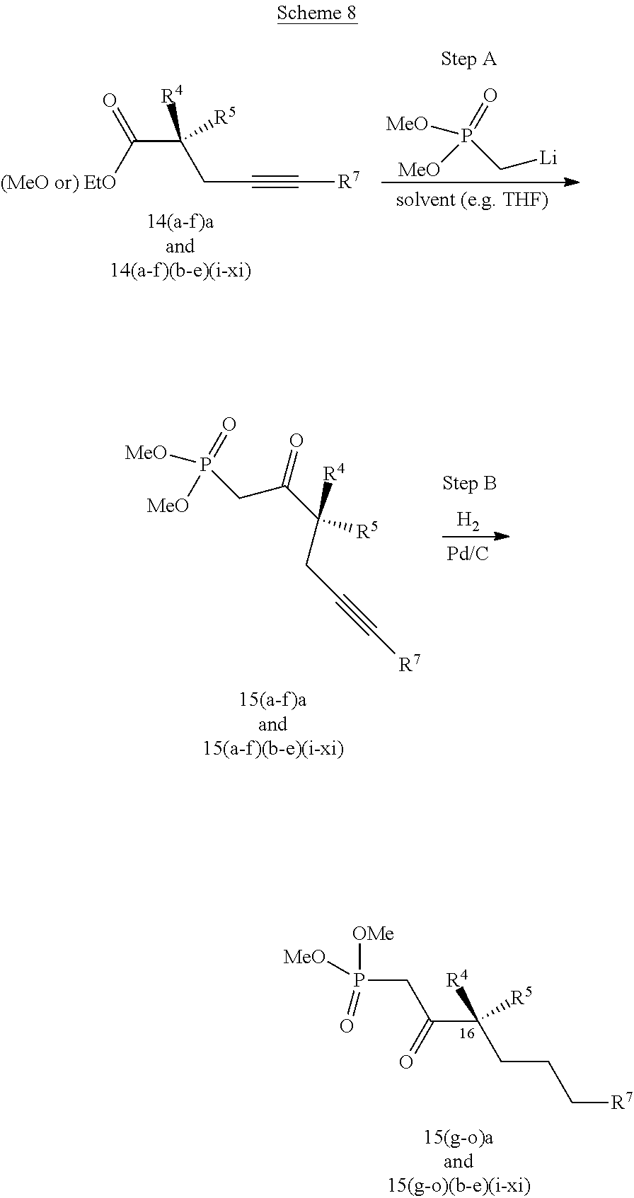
P(CC(C(CCC[R7])([R4])[R5])=O)(=O)([OMe])[MeO].C(C([R4])(CC#C[R7])[R5])([(MeO or) EtO])=O.[MeO]P(=O)(C[Li])[MeO].P(CC(C([R5])(CC#C[R7])[R4])=O)(=O)([MeO])[MeO].[H2]
